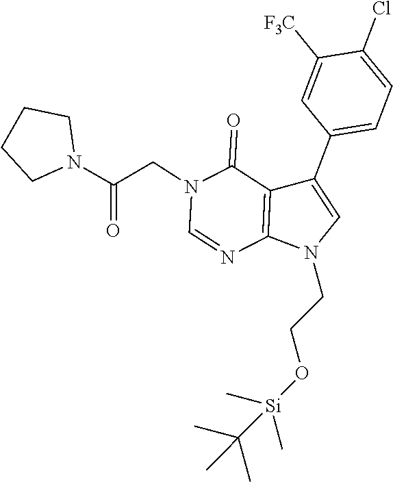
C1=NC2=C(C(=O)N1CC(N1CCCC1)=O)C(C1=CC=C(Cl)C([F3C])=C1)=CN2CCO[Si](C(C)(C)C)(C)C
